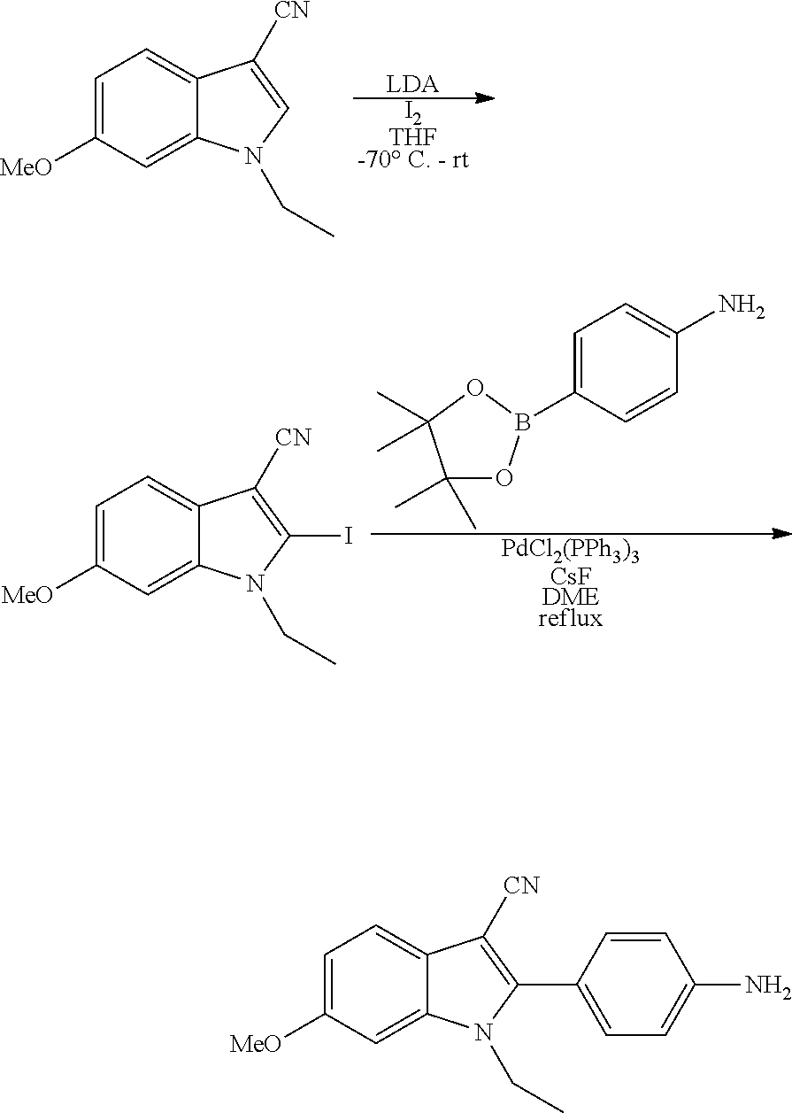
C1=C([MeO])C=C2C(=C1)C([CN])=CN2CC.[LDA].[I2THF-70 C. - rt].C1=C([MeO])C=C2C(=C1)C([CN])=C(I)N2CC.[PdCl2(PPh3)3CsFDMEreflux].C1(C)(C)OB(C2=CC=C(N)C=C2)OC1(C)C.C1=C([MeO])C=C2C(=C1)C([CN])=C(C1=CC=C(N)C=C1)N2CC
